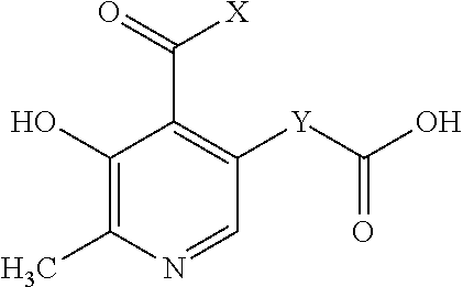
C1(O)=C(C)N=CC([Y]C(O)=O)=C1C(=O)[X]
